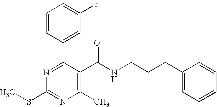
C1=CC(C2=NC(SC)=NC(C)=C2C(NCCCC2=CC=CC=C2)=O)=CC(F)=C1
